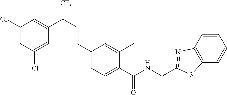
C1(Cl)=CC(Cl)=CC(C([CF3])C=CC2=CC=C(C(NCC3=NC4=C(C=CC=C4)S3)=O)C(C)=C2)=C1
